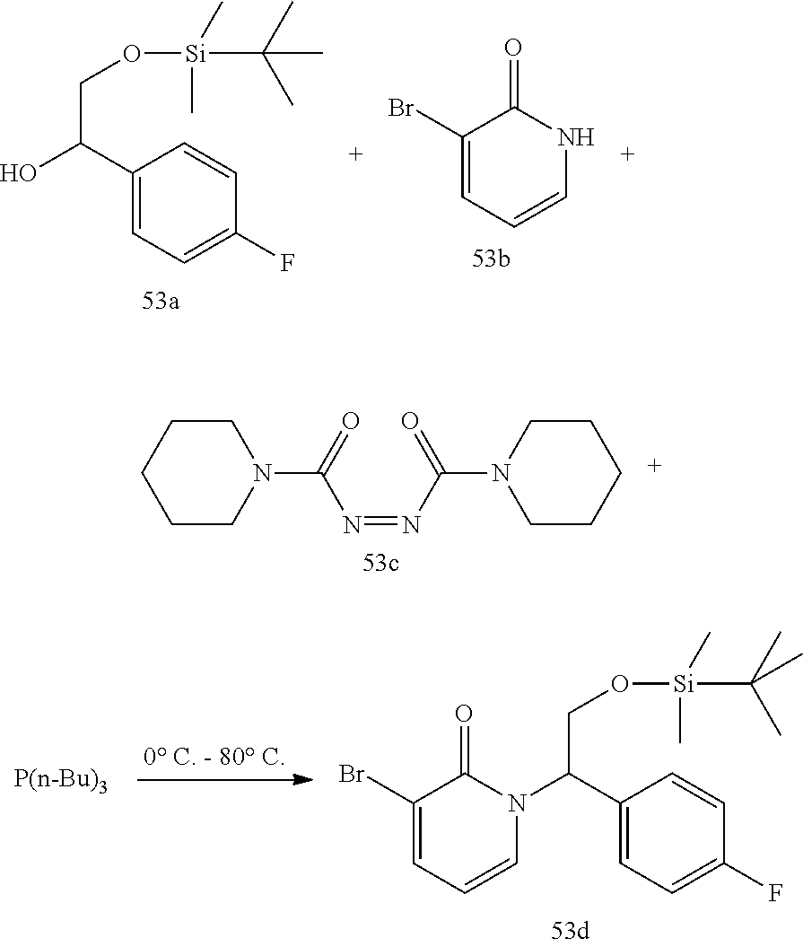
C1(Br)=CC=CNC1=O.C1(C(O)CO[Si](C(C)(C)C)(C)C)=CC=C(F)C=C1.C1CN(C(N=NC(=O)N2CCCCC2)=O)CCC1.[P(n-Bu)3].C1(Br)=CC=CN(C(CO[Si](C(C)(C)C)(C)C)C2=CC=C(F)C=C2)C1=O
